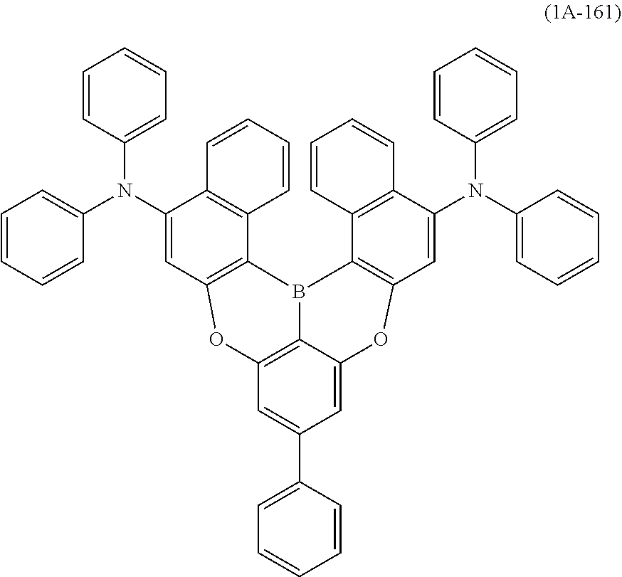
C1(N(C2=CC=CC=C2)C2=CC=CC=C2)=CC2=C(C3=C1C=CC=C3)B1C3=C(C=C(N(C4=CC=CC=C4)C4=CC=CC=C4)C4=C3C=CC=C4)OC3=CC(C4=CC=CC=C4)=CC(=C31)O2
